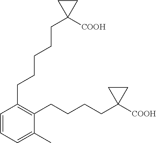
C1=CC=C(C)C(CCCCC2([COOH])CC2)=C1CCCCCC1([COOH])CC1
